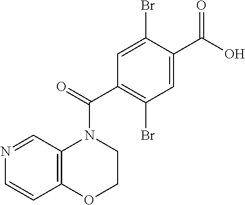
N1=CC2=C(C=C1)OCCN2C(C1=C(Br)C=C(C(O)=O)C(Br)=C1)=O
